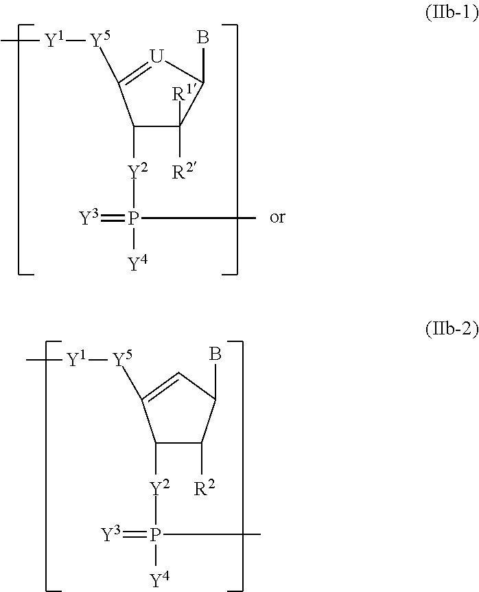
C1([Y2]P([Y4])(C)=[Y3])C([R1])([R2])C(B)[U]=C1[Y5][Y1]C.C1([Y2]P([Y4])(C)=[Y3])C([R2])C(B)C=C1[Y5][Y1]C
